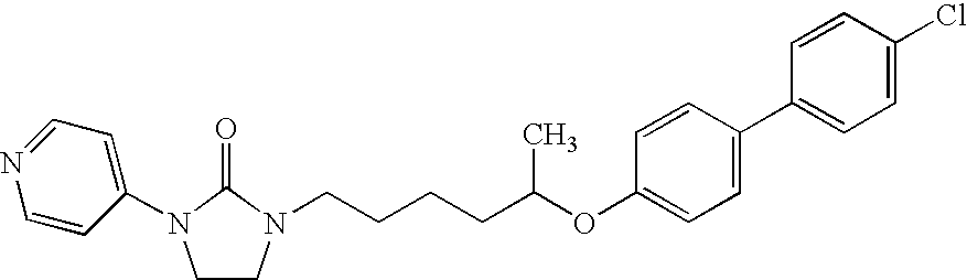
C(CCC(OC1=CC=C(C2=CC=C(Cl)C=C2)C=C1)C)CN1C(=O)N(C2=CC=NC=C2)CC1
